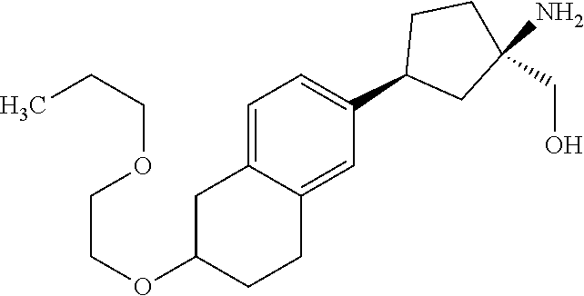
C1=C2C(=CC(C3CC(N)(CO)CC3)=C1)CCC(OCCOCCC)C2
